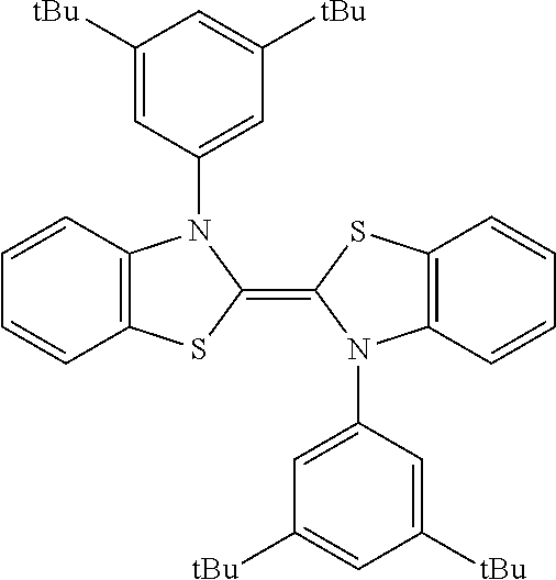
C12=C(SC(=C3N(C4=CC([tBu])=CC([tBu])=C4)C4=C(S3)C=CC=C4)N1C1=CC([tBu])=CC([tBu])=C1)C=CC=C2
